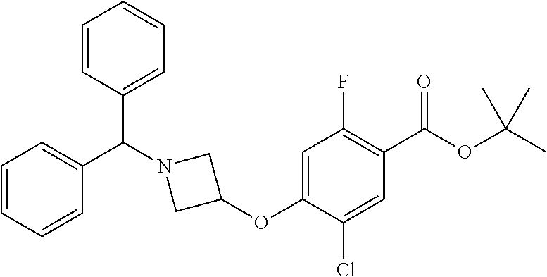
C1(OC2=CC(F)=C(C(=O)OC(C)(C)C)C=C2Cl)CN(C(C2=CC=CC=C2)C2=CC=CC=C2)C1
